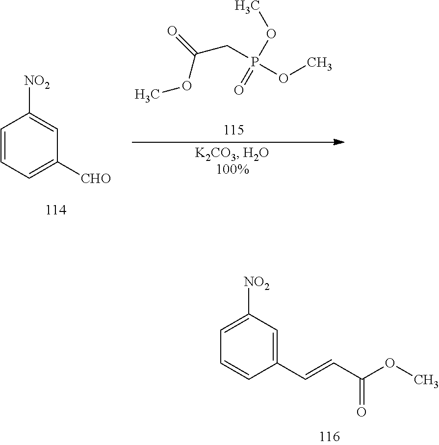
C1=CC=C([CHO])C=C1[NO2].O=C(CP(OC)(=O)OC)OC.C1([NO2])=CC=CC(C=CC(OC)=O)=C1
